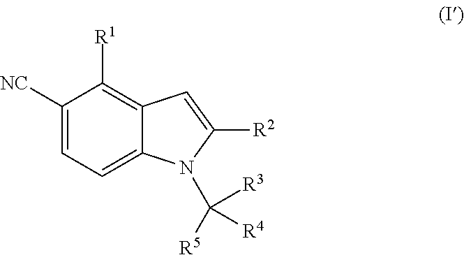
C1([NC])=CC=C2C(=C1[R1])C=C([R2])N2C([R5])([R3])[R4]
